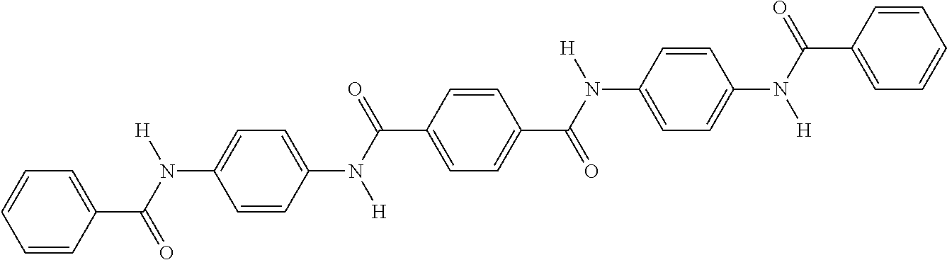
C1=CC(C(N([H])C2=CC=C(N(C(=O)C3=CC=C(C(N([H])C4=CC=C(N(C(=O)C5=CC=CC=C5)[H])C=C4)=O)C=C3)[H])C=C2)=O)=CC=C1
